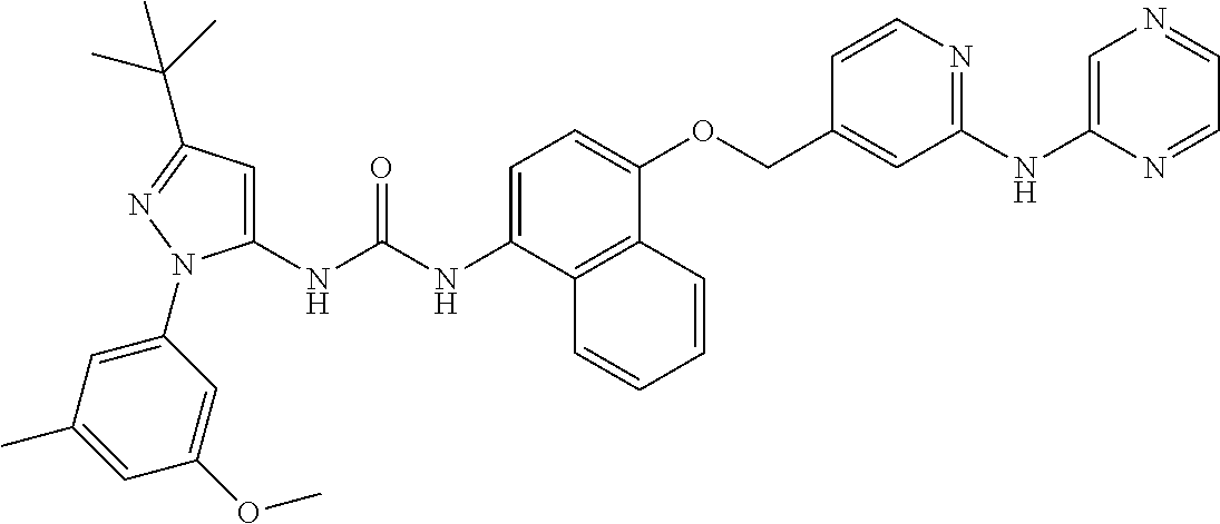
N(C(NC1=CC(C(C)(C)C)=NN1C1=CC(C)=CC(OC)=C1)=O)C1=CC=C(OCC2=CC(NC3=CN=CC=N3)=NC=C2)C2=C1C=CC=C2
